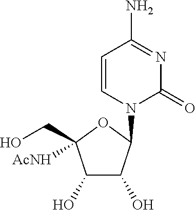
C1=CN(C2C(O)C(O)C(CO)([AcNH])O2)C(=O)N=C1N
